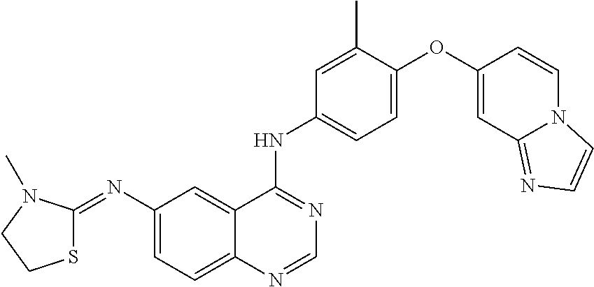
N(C1=CC=C2C(=C1)C(NC1=CC=C(OC3=CC4=NC=CN4C=C3)C(C)=C1)=NC=N2)=C1SCCN1C
